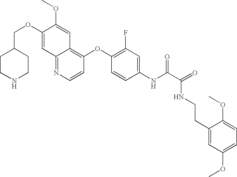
C(OC1=CC2=NC=CC(OC3=C(F)C=C(NC(C(=O)NCCC4=CC(OC)=CC=C4OC)=O)C=C3)=C2C=C1OC)C1CCNCC1
